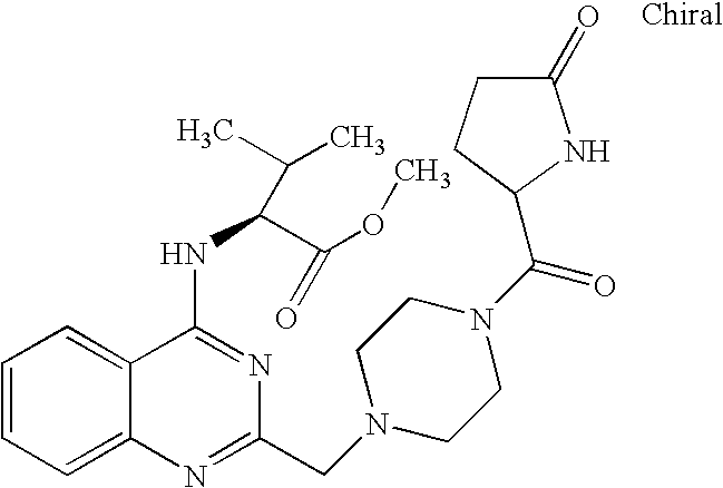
C1=CC=C2C(=C1)C(NC(C(OC)=O)C(C)C)=NC(CN1CCN(C(=O)C3CCC(=O)N3)CC1)=N2
